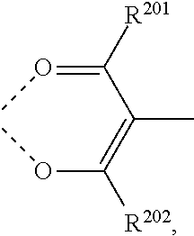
O(C(=C(C(=OC)[R201])C)[R202])C
